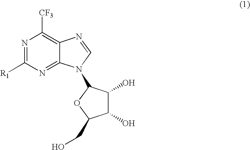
N1=C([R1])N=C2C(=C1[CF3])N=CN2C1C(O)C(O)C(CO)O1
